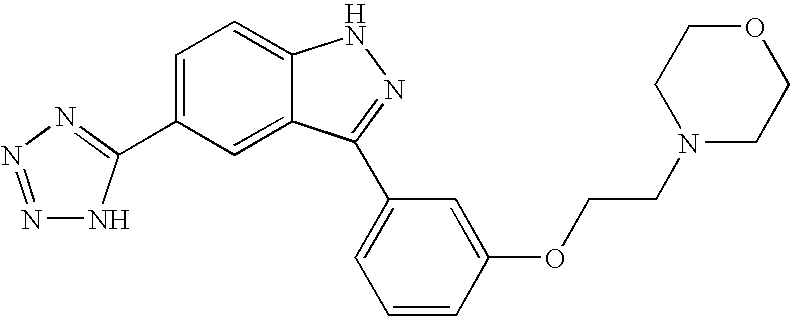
C1(C2=NN=NN2)=CC=C2C(=C1)C(C1=CC=CC(OCCN3CCOCC3)=C1)=NN2
